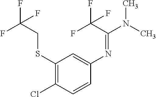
C1(SCC(F)(F)F)=C(Cl)C=CC(N=C(N(C)C)C(F)(F)F)=C1
